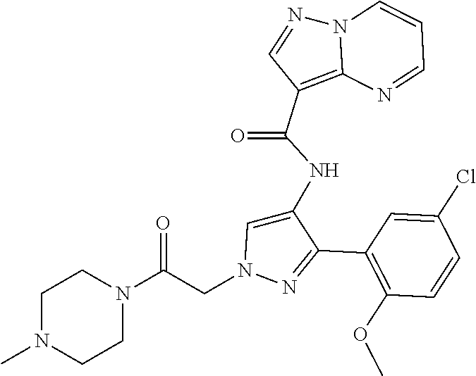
C1(C2=NN(CC(N3CCN(C)CC3)=O)C=C2NC(C2=C3N(N=C2)C=CC=N3)=O)=C(OC)C=CC(Cl)=C1
